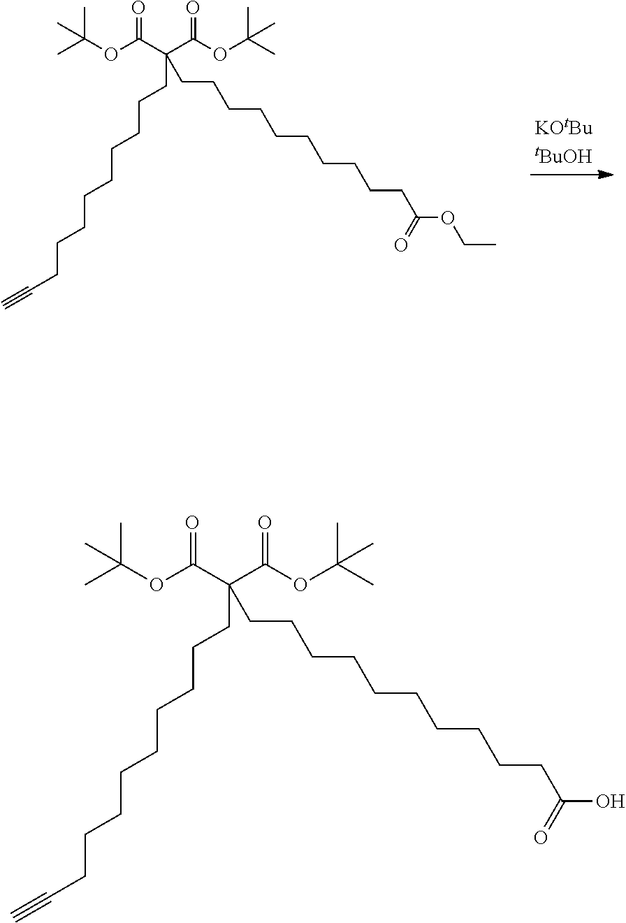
CC(OC(C(C(OC(C)(C)C)=O)(CCCCCCCCCCC(OCC)=O)CCCCCCCCCC#C)=O)(C)C.CC(OC(C(C(OC(C)(C)C)=O)(CCCCCCCCCCC(O)=O)CCCCCCCCCC#C)=O)(C)C
